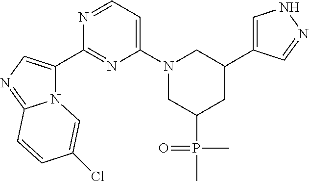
N12C(C3=NC(N4CC(P(C)(C)=O)CC(C5=CNN=C5)C4)=CC=N3)=CN=C1C=CC(Cl)=C2
